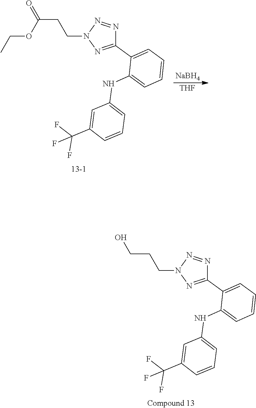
C(O)CCN1N=C(C2=CC=CC=C2NC2=CC=CC(C(F)(F)F)=C2)N=N1.CCOC(=O)CCN1N=C(C2=CC=CC=C2NC2=CC=CC(C(F)(F)F)=C2)N=N1.[NaBH4].[THF]
